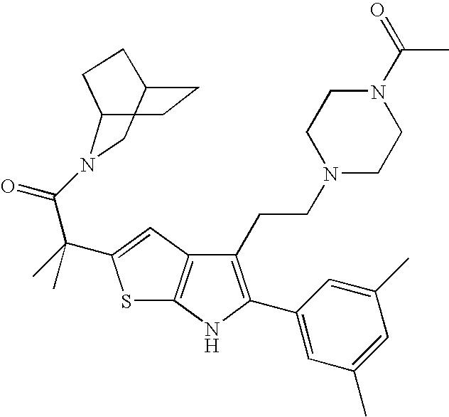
C1C2CN(C(C(C3=CC4=C(NC(C5=CC(C)=CC(C)=C5)=C4CCN4CCN(C(C)=O)CC4)S3)(C)C)=O)C(C1)CC2
